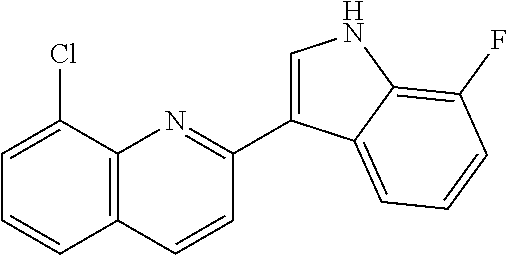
C12=C(C(Cl)=CC=C1)N=C(C1=CNC3=C(F)C=CC=C13)C=C2
